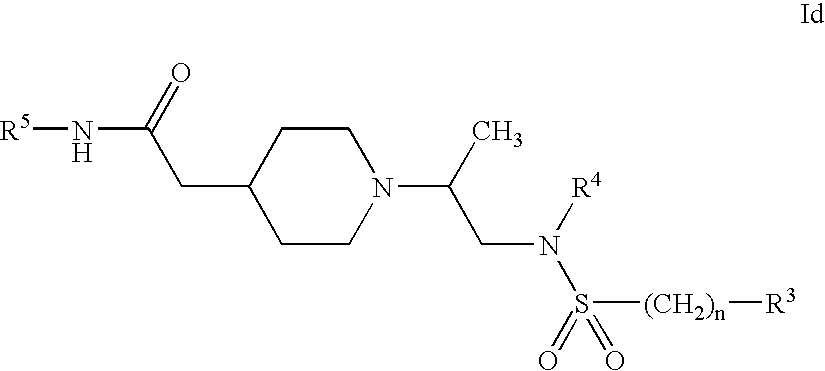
C(C1CCN(C(CN([R4])S(=O)([(CH2)n][R3])=O)C)CC1)C(=O)N[R5]
